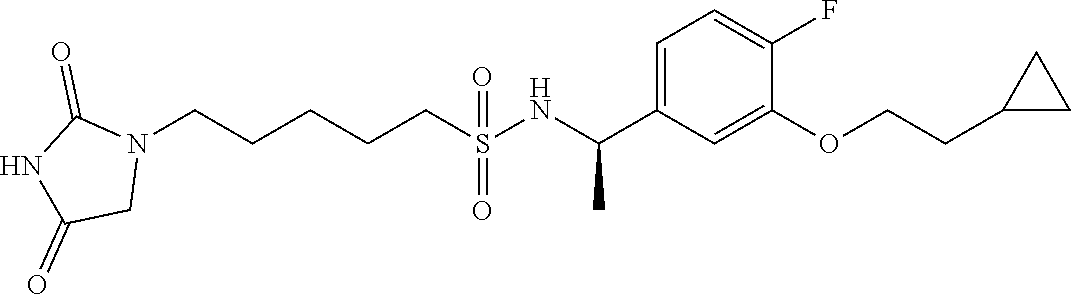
N1(CCCCCS(NC(C2=CC=C(F)C(OCCC3CC3)=C2)C)(=O)=O)C(=O)NC(=O)C1
